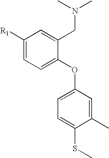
C1([R1])=CC=C(OC2=CC=C(SC)C(C)=C2)C(CN(C)C)=C1
